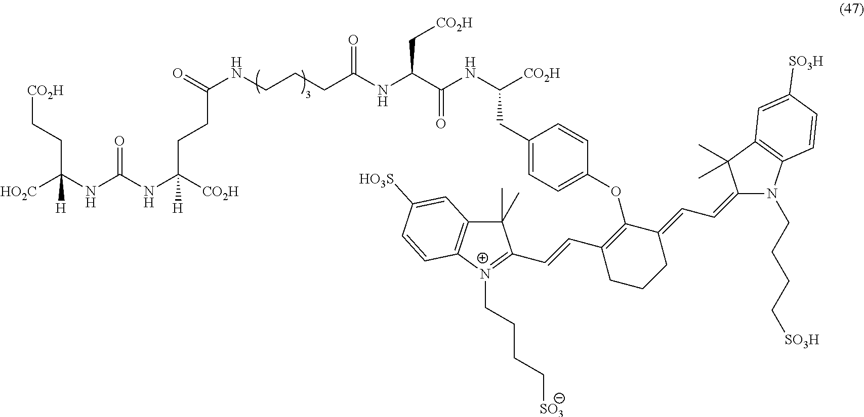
[CO2H]CCC(NC(NC([CO2H])(CCC(NCCCC(NC(C(NC([CO2H])CC1=CC=C(OC2=C(C=CC3=[N+](CCCC[SO3])C4=C(C3(C)C)C=C([HO3S])C=C4)CCCC2=CC=C2N(CCCC[SO3H])C3=C(C2(C)C)C=C([SO3H])C=C3)C=C1)=O)C[CO2H])=O)=O)[H])=O)([HO2C])[H]
